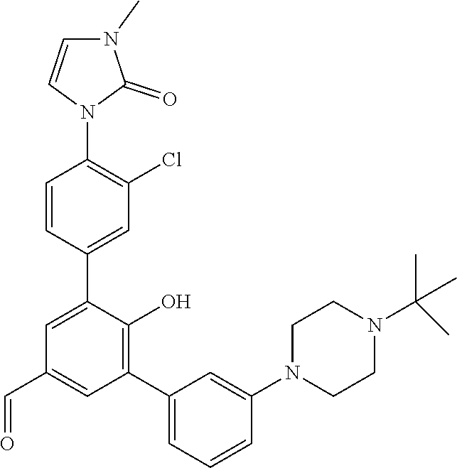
C1=C(C2=CC(Cl)=C(N3C(=O)N(C)C=C3)C=C2)C(O)=C(C2=CC=CC(N3CCN(C(C)(C)C)CC3)=C2)C=C1C=O
